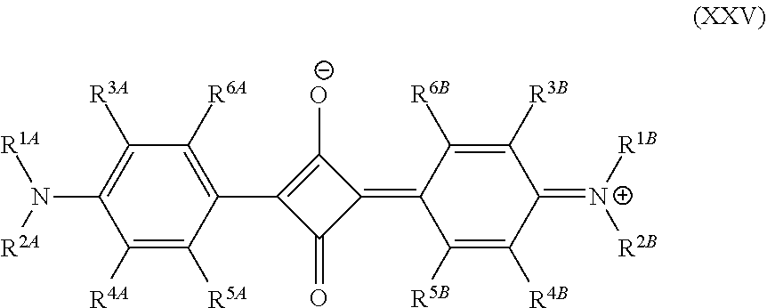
C1(=O)C(=C2C([R6B])=C([R3B])C(=[N+]([R1B])[R2B])C([R4B])=C2[R5B])C([O-])=C1C1=C([R6A])C([R3A])=C(N([R2A])[R1A])C([R4A])=C1[R5A]
